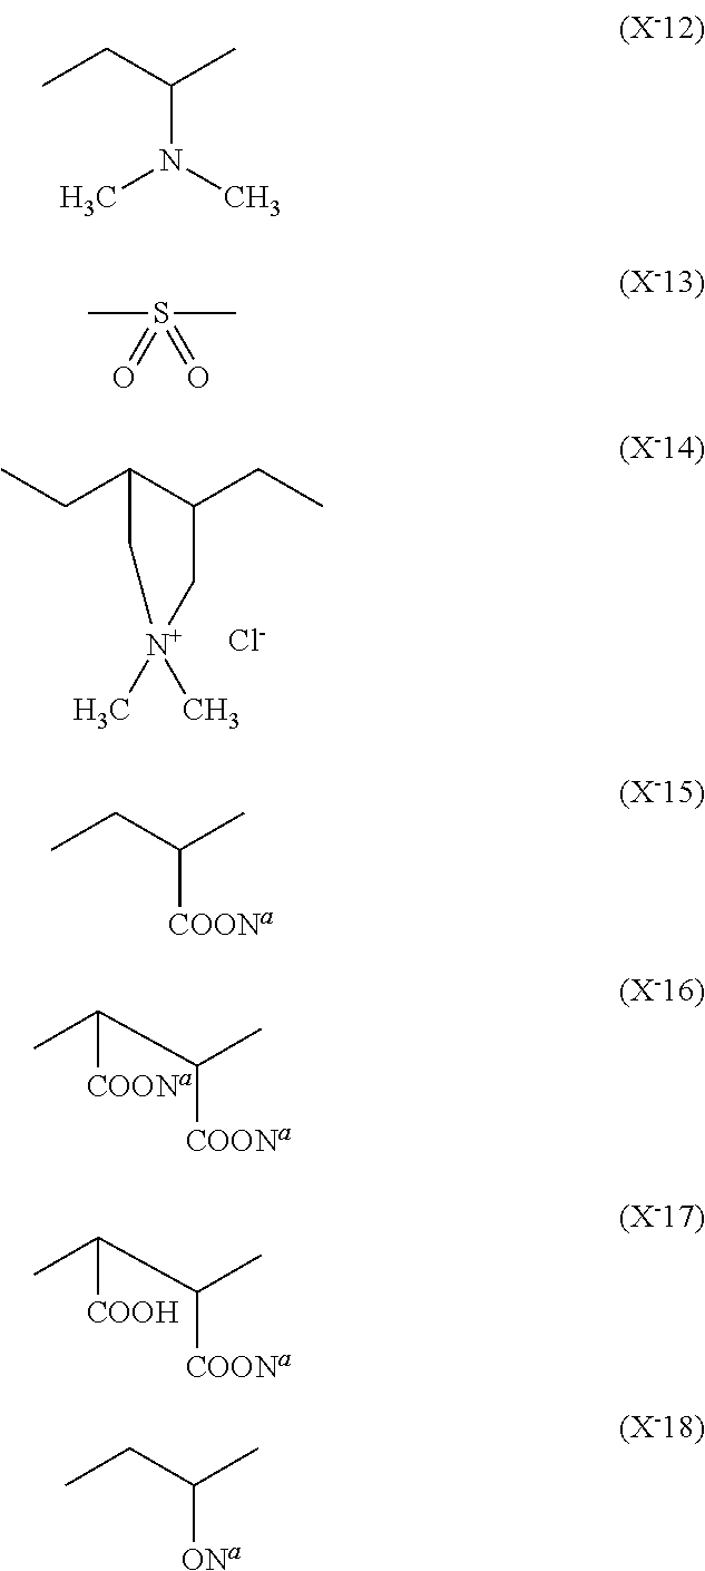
C(C1C(CC)C[N+](C)(C)C1)C.[Cl-].CCC(C)N(C)C.CS(C)(=O)=O.CCC(C)[COONa].CC(C(C)[COONa])[COONa].CC(C(C)[COONa])[COOH].CCC(C)[ONa]
